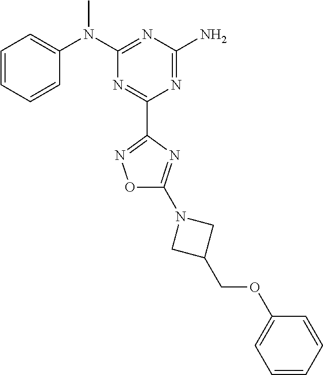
C1=CC=CC(N(C2=NC(N)=NC(C3=NOC(N4CC(COC5=CC=CC=C5)C4)=N3)=N2)C)=C1
